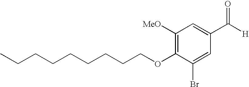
C(CCCCCCCOC1=C([MeO])C=C(C([H])=O)C=C1Br)C
